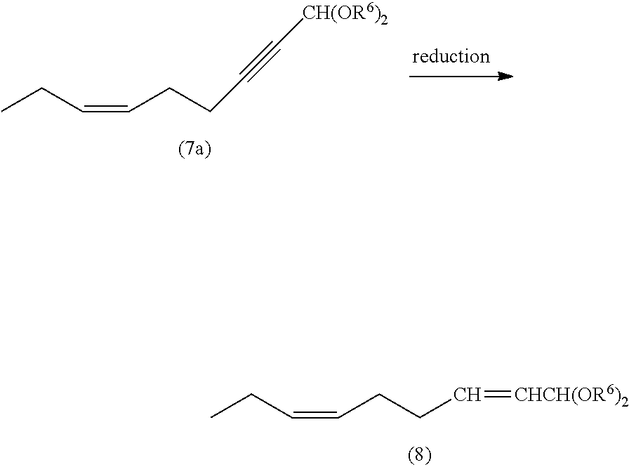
CCC=CCCC=[CHCH(OR6)2].CCC=CCCC#C[CH(OR6)2]
